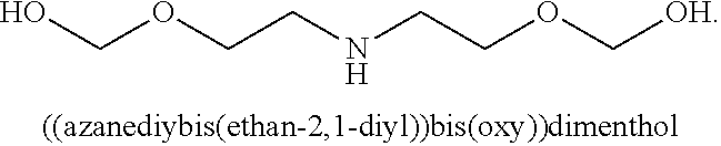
OCOCCNCCOC[OH]
